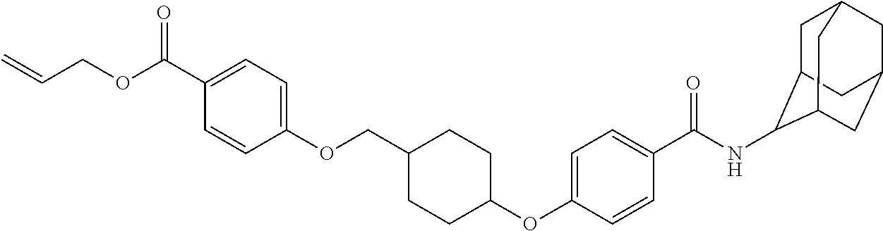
C(C1CCC(OC2=CC=C(C(NC3C4CC5CC(CC3C5)C4)=O)C=C2)CC1)OC1=CC=C(C(OCC=C)=O)C=C1
